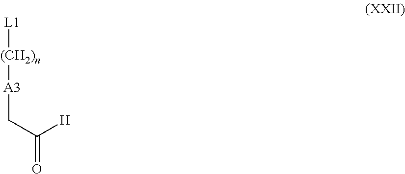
[L1][(CH2)n][A3]CC(=O)[H]
